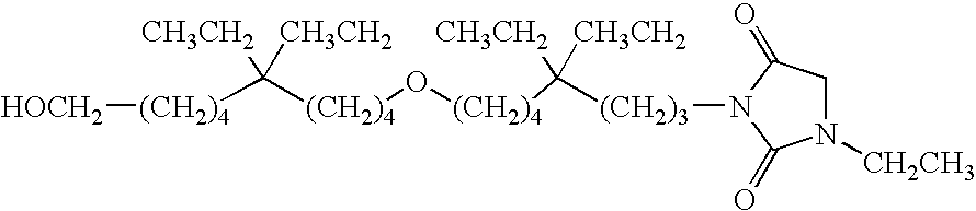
[(CH2)4]([HOCH2])C([(CH2)4]O[(CH2)4]C([CH3CH2])([CH3CH2])[(CH2)3]N1C(=O)CN([CH2CH3])C1=O)([CH3CH2])[CH3CH2]
